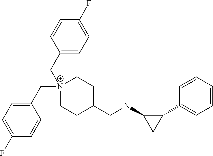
C1=CC=CC(C2C(NCC3CC[N+](CC4=CC=C(F)C=C4)(CC4=CC=C(F)C=C4)CC3)C2)=C1
